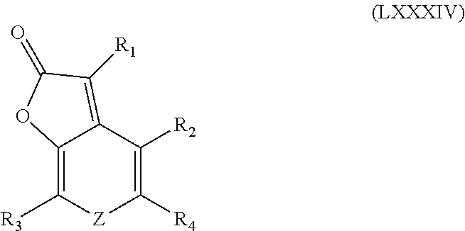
C12=C([R3])[Z]C([R4])=C([R2])C1=C([R1])C(=O)O2
